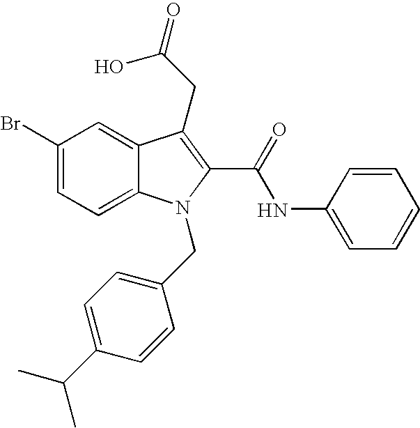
C1(Br)=CC=C2C(=C1)C(CC(=O)O)=C(C(=O)NC1=CC=CC=C1)N2CC1=CC=C(C(C)C)C=C1
